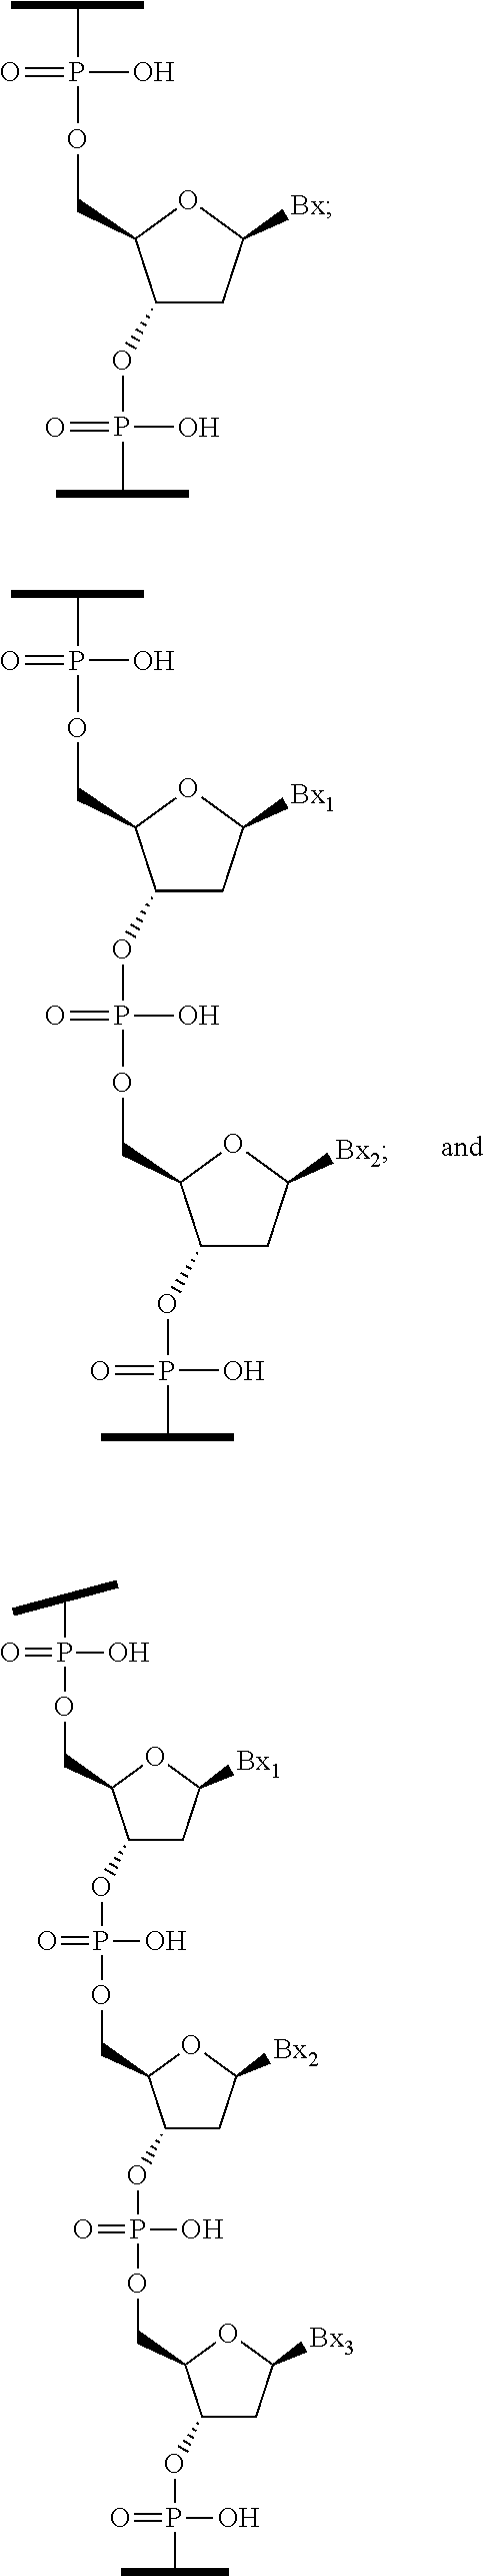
C1(OP(O)(=O)OCC2C(OP(O)(=O)C(C)C)CC([Bx2])O2)CC([Bx1])OC1COP(O)(=O)C(C)C.C1(OP(O)(=O)C(C)C)CC([Bx])OC1COP(O)(=O)C(C)C.C1(OP(O)(=O)OCC2C(OP(O)(=O)OCC3C(OP(O)(=O)C(C)C)CC([Bx3])O3)CC([Bx2])O2)CC([Bx1])OC1COP(O)(=O)C(C)C
